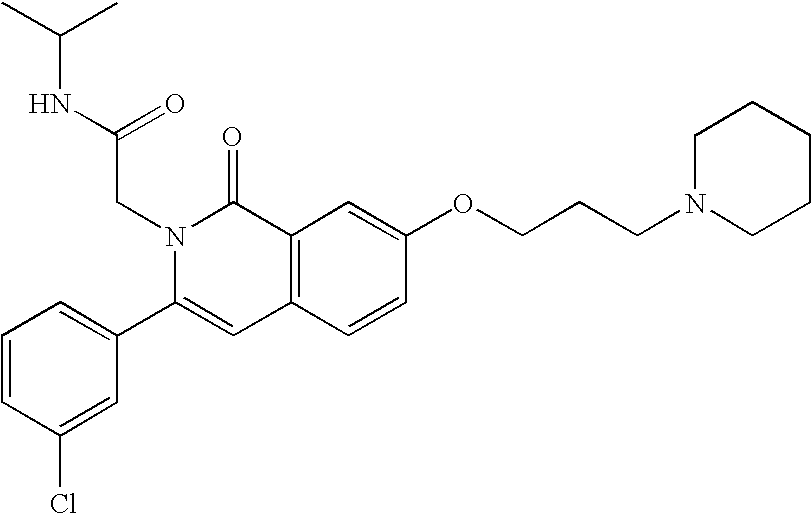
C1=CC(Cl)=CC(C2=CC3=C(C(=O)N2CC(=O)NC(C)C)C=C(OCCCN2CCCCC2)C=C3)=C1
